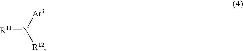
[R11]N([Ar3])[R12]
